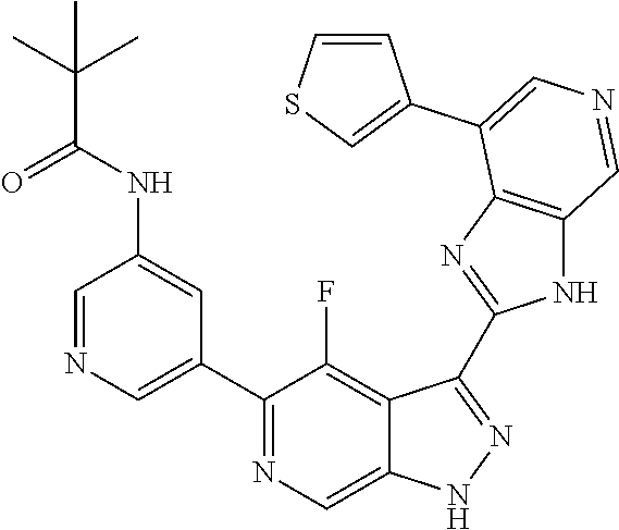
C1(C2=CN=CC(NC(=O)C(C)(C)C)=C2)=NC=C2C(=C1F)C(C1=NC3=C(N1)C=NC=C3C1=CSC=C1)=NN2
